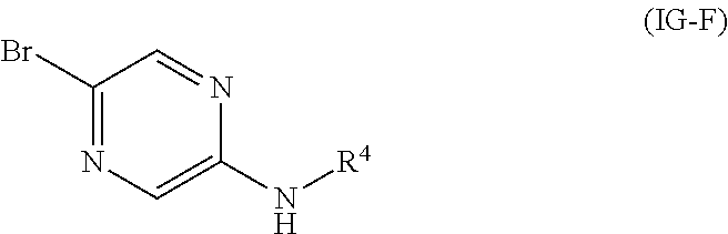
BrC1=NC=C(N[R4])N=C1
